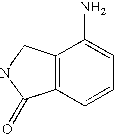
C12=C(C=CC=C1N)C(=O)NC2
